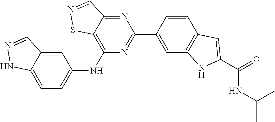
C1=CC(C2=NC(NC3=CC=C4C(=C3)C=NN4)=C3C(=N2)C=NS3)=CC2=C1C=C(C(=O)NC(C)C)N2
